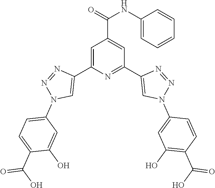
C1=C(C2=CN(C3=CC=C(C(O)=O)C(O)=C3)N=N2)N=C(C2=CN(C3=CC(O)=C(C(O)=O)C=C3)N=N2)C=C1C(=O)NC1=CC=CC=C1
